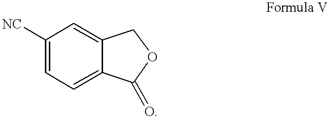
C1([NC])=CC=C2C(=C1)COC2=O
